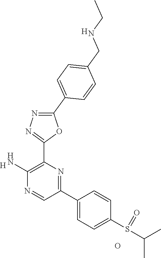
[H].C1(N)=C(C2=NN=C(C3=CC=C(CNCC)C=C3)O2)N=C(C2=CC=C(S(=O)C(C)C)C=C2)C=N1.O.[H]
